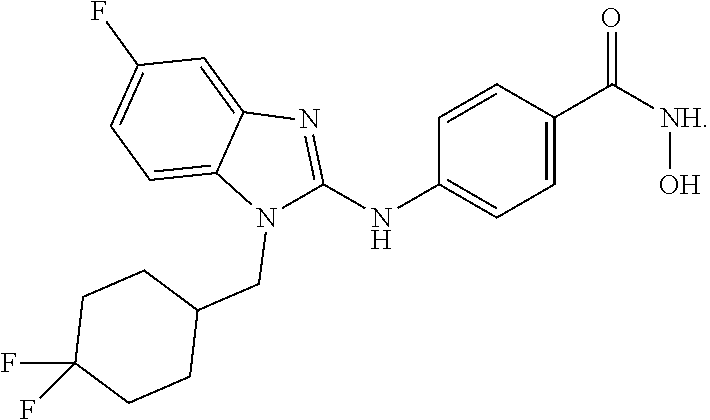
C1=CC(C([NH]O)=O)=CC=C1NC1=NC2=CC(F)=CC=C2N1CC1CCC(F)(F)CC1
